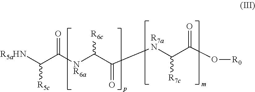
[R5aHN]C(C([NR6a]C(C([R7aN]C(C(O[R0])=O)[R7c])=O)[R6c])=O)[R5c]
